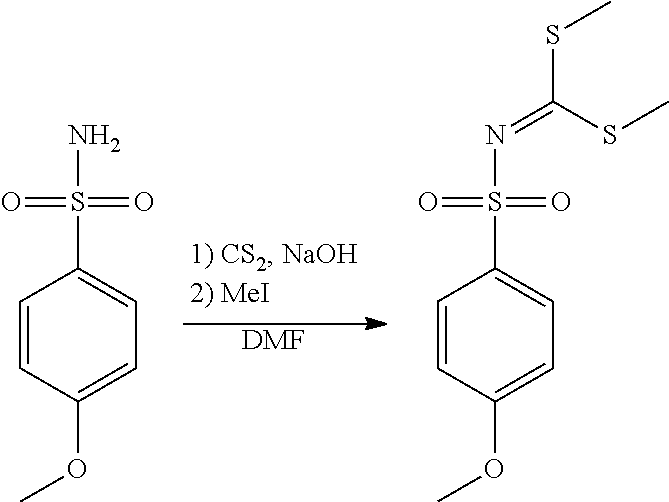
[DMF].NS(C1=CC=C(OC)C=C1)(=O)=O.N(S(C1=CC=C(OC)C=C1)(=O)=O)=C(SC)SC
